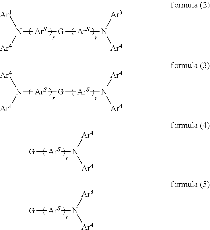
N([ArS][G][ArS]N([Ar4])[Ar3])([Ar4])[Ar1].N([ArS][G][ArS]N([Ar4])[Ar4])([Ar4])[Ar4].[G][ArS]N([Ar4])[Ar4].[G][ArS]N([Ar4])[Ar3]
